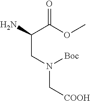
NC(C(OC)=O)CN(C[COOH])[Boc]
